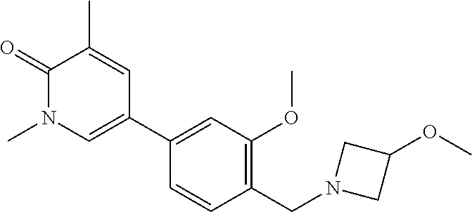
C1(=O)N(C)C=C(C2=CC(OC)=C(CN3CC(OC)C3)C=C2)C=C1C
